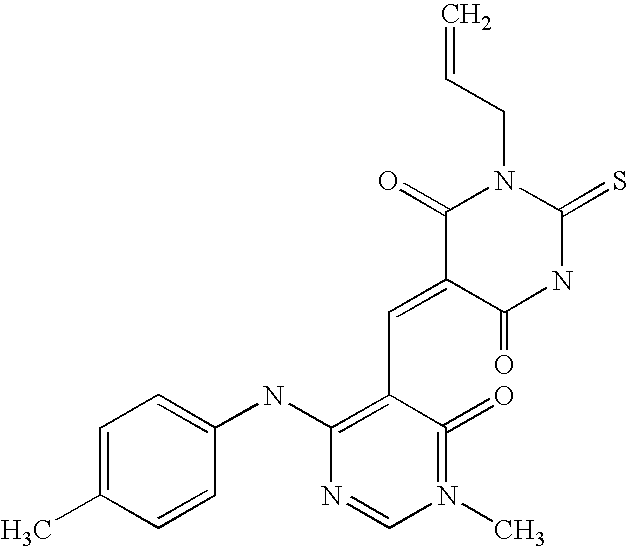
C=CCN1C(=O)C(=CC2=C(NC3=CC=C(C)C=C3)N=CN(C)=C2=O)C(=O)NC1=S
